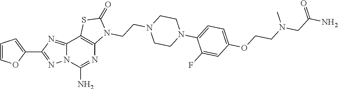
C12=NC(C3=CC=CO3)=NN1C(N)=NC1=C2SC(=O)N1CCN1CCN(C2=CC=C(OCCN(CC(N)=O)C)C=C2F)CC1
